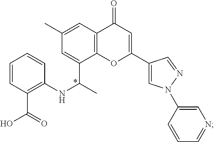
C1=CC(C(=O)O)=C(NC(C)C2=CC(C)=CC3=C2OC(C2=CN(C4=CN=CC=C4)N=C2)=CC3=O)C=C1
